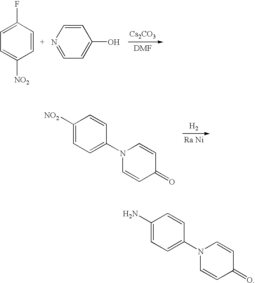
C1(N)=CC=C(N2C=CC(=O)C=C2)C=C1.C1=C(F)C=CC([NO2])=C1.[Cs2CO3].N1=CC=C(O)C=C1.C1([NO2])=CC=C(N2C=CC(=O)C=C2)C=C1.[H2].[Ra Ni]
